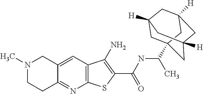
C12=C(C=C3C(=N1)CCN(C)C3)C(N)=C(C(=O)NC(C13CC4([H])CC([H])(CC([H])(C1)C4)C3)C)S2
